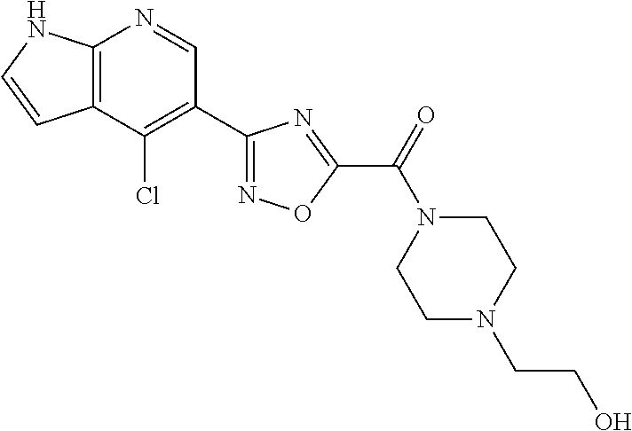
C12=C(C(Cl)=C(C3=NOC(C(=O)N4CCN(CCO)CC4)=N3)C=N1)C=CN2
